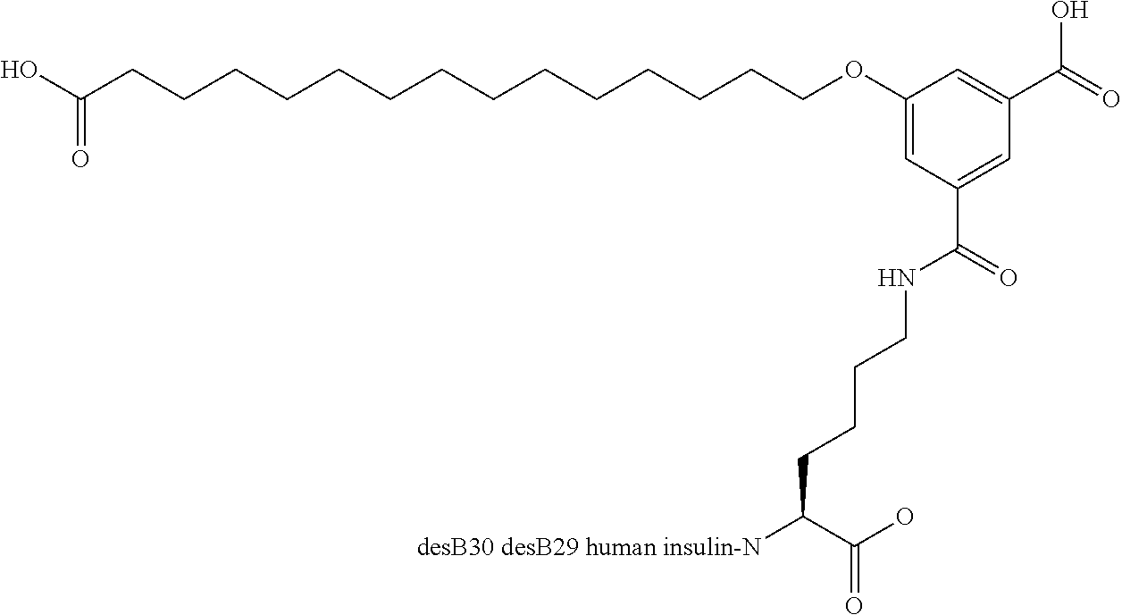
C(CCCCCCCCCCCCCCOC1=CC(C(=O)NCCCCC([desB30 desB29 human insulin-N])C(O)=O)=CC(C(=O)O)=C1)(O)=O
